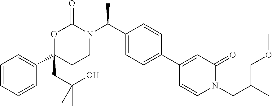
C1=CC=CC(C2(CC(O)(C)C)CCN(C(C3=CC=C(C4=CC(=O)N(CC(C)COC)C=C4)C=C3)C)C(=O)O2)=C1
